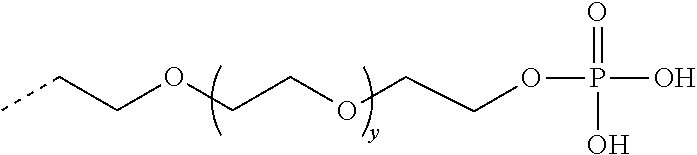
O(CCOCCOCCC)P(=O)(O)O
